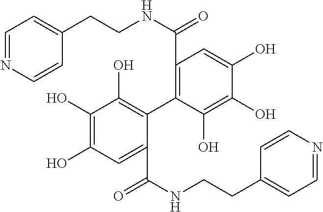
C1=NC=CC(CCNC(=O)C2=C(C3=C(O)C(O)=C(O)C=C3C(NCCC3=CC=NC=C3)=O)C(O)=C(O)C(O)=C2)=C1
